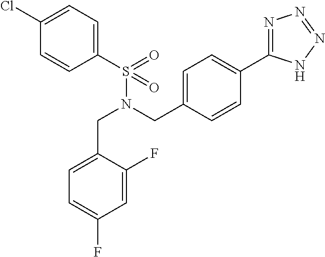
C1(S(N(CC2=CC=C(C3=NN=NN3)C=C2)CC2=CC=C(F)C=C2F)(=O)=O)=CC=C(Cl)C=C1
